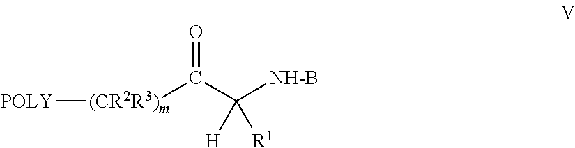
[POLY][(CR2R3)m]C(C([NH-B])([H])[R1])=O
